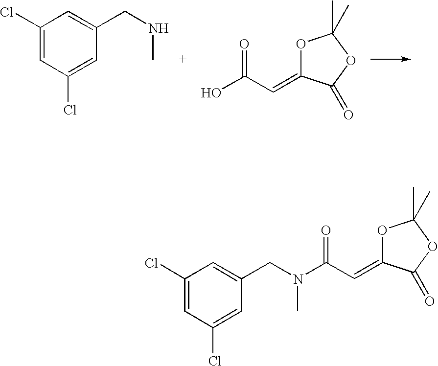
C1(Cl)=CC(Cl)=CC(CNC)=C1.OC(C=C1OC(C)(C)OC1=O)=O.C1(Cl)=CC(Cl)=CC(CN(C(C=C2OC(C)(C)OC2=O)=O)C)=C1
